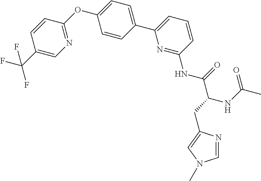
C1=CC(OC2=CC=C(C3=CC=CC(NC(C(CC4=CN(C)C=N4)NC(C)=O)=O)=N3)C=C2)=NC=C1C(F)(F)F
